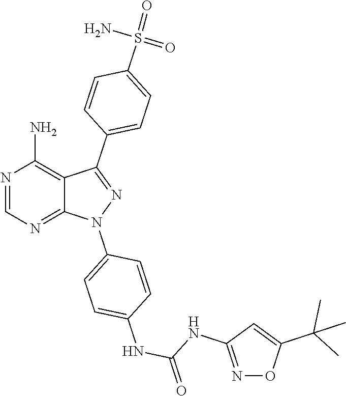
N1=CN=C2C(=C1N)C(C1=CC=C(S(=O)(=O)N)C=C1)=NN2C1=CC=C(NC(=O)NC2=NOC(C(C)(C)C)=C2)C=C1
